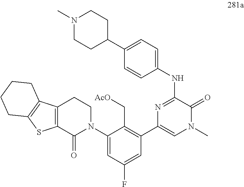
C1(N2CCC3=C(C2=O)SC2=C3CCCC2)=CC(F)=CC(C2=CN(C)C(=O)C(NC3=CC=C(C4CCN(C)CC4)C=C3)=N2)=C1C[AcO]
